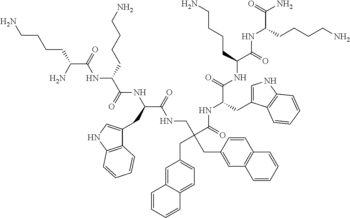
C(C(=O)NCC(CC1=CC2=C(C=C1)C=CC=C2)(C(=O)NC(C(=O)NC(C(=O)NC(C(=O)N)CCCCN)CCCCN)CC1=CNC2=C1C=CC=C2)CC1=CC=C2C(=C1)C=CC=C2)(NC(C(NC(C(N)CCCCN)=O)CCCCN)=O)CC1=CNC2=C1C=CC=C2
